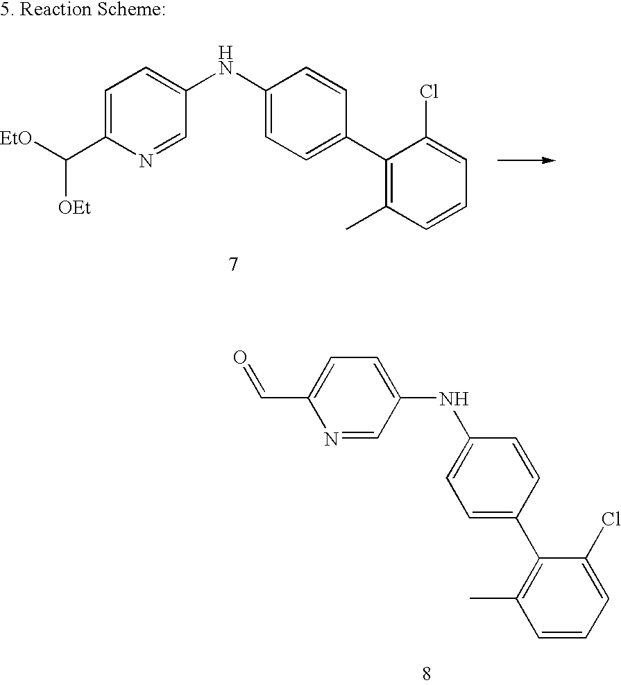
C1=C(NC2=CC=C(C3=C(C)C=CC=C3Cl)C=C2)C=NC(C=O)=C1.C1=C(C([EtO])[OEt])N=CC(NC2=CC=C(C3=C(C)C=CC=C3Cl)C=C2)=C1
